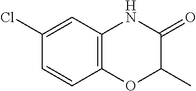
C12=C(C=C(Cl)C=C1)NC(=O)C(C)O2
